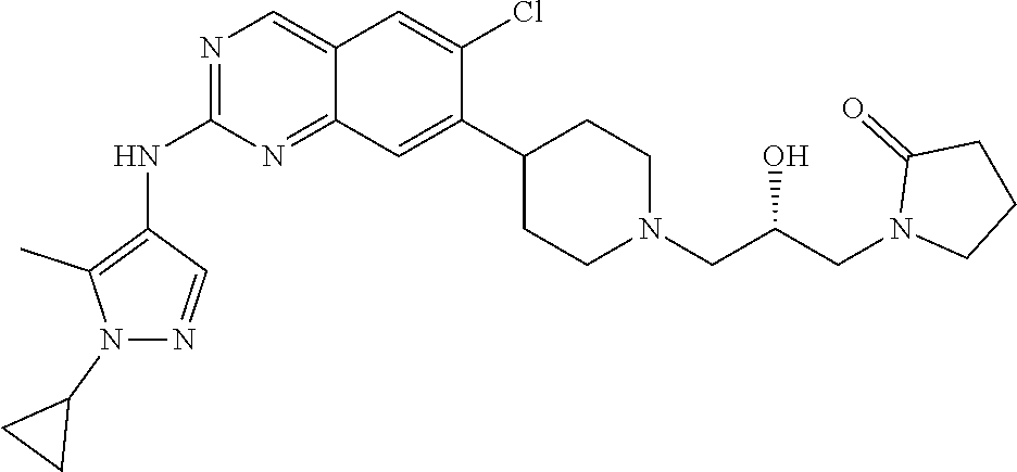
C12=CN=C(NC3=C(C)N(C4CC4)N=C3)N=C1C=C(C1CCN(CC(O)CN3CCCC3=O)CC1)C(Cl)=C2
